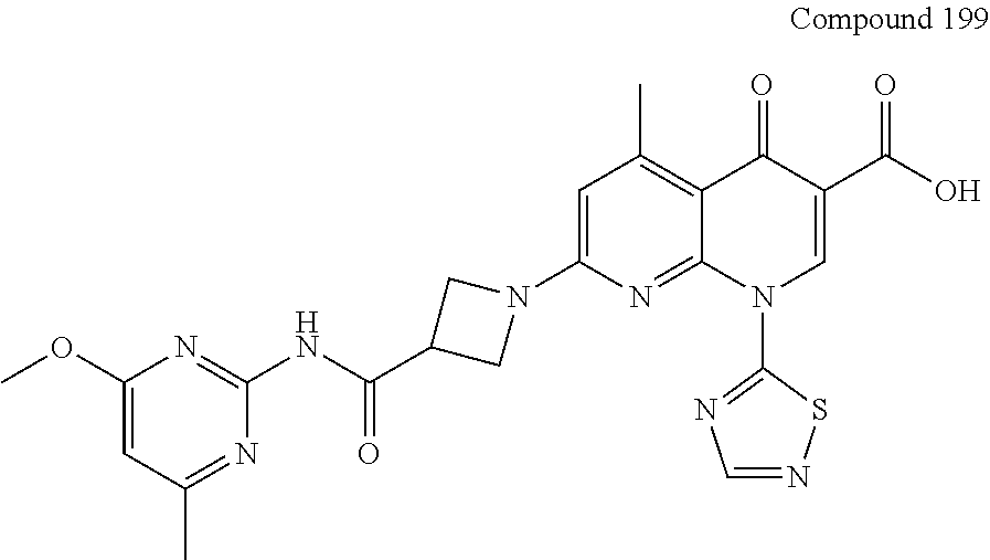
C1=C(N2CC(C(NC3=NC(OC)=CC(C)=N3)=O)C2)N=C2C(=C1C)C(=O)C(C(O)=O)=CN2C1=NC=NS1
